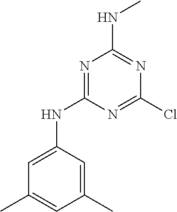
N1=C(NC2=CC(C)=CC(C)=C2)N=C(Cl)N=C1NC
